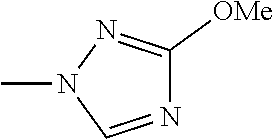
N1=CN(C)N=C1[OMe]
